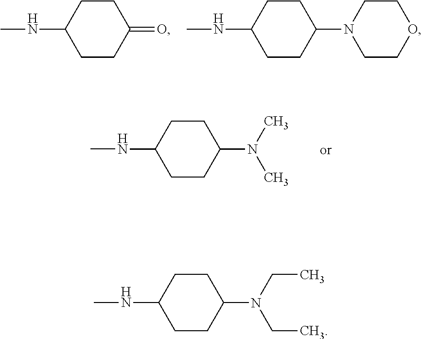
C1CC(NC)CCC1=O.C1CC(NC)CCC1N1CCOCC1.C1CC(NC)CCC1N(C)C.C1CC(NC)CCC1N(CC)CC
